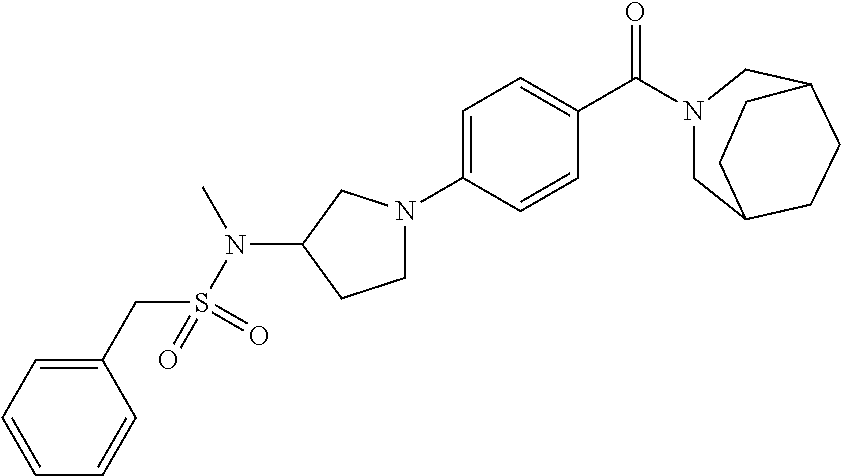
C1C2CCC(CN1C(C1=CC=C(N3CCC(N(S(CC4=CC=CC=C4)(=O)=O)C)C3)C=C1)=O)CC2
